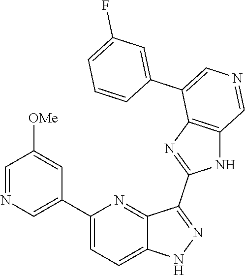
C1(C2=CN=CC([OMe])=C2)=CC=C2C(=N1)C(C1=NC3=C(N1)C=NC=C3C1=CC(F)=CC=C1)=NN2
